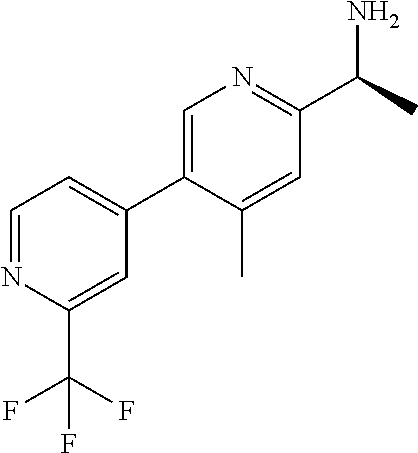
C1=C(C2=CC=NC(C(F)(F)F)=C2)C(C)=CC(C(C)N)=N1
